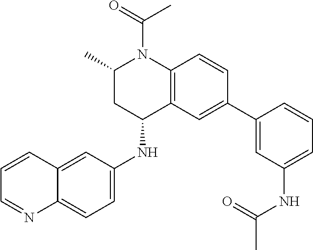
C1(C)CC(NC2=CC=C3C(=C2)C=CC=N3)C2=C(N1C(C)=O)C=CC(C1=CC(NC(=O)C)=CC=C1)=C2
